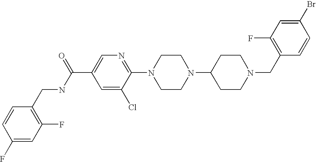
C1(Br)=CC(F)=C(CN2CCC(N3CCN(C4=NC=C(C(NCC5=C(F)C=C(F)C=C5)=O)C=C4Cl)CC3)CC2)C=C1
